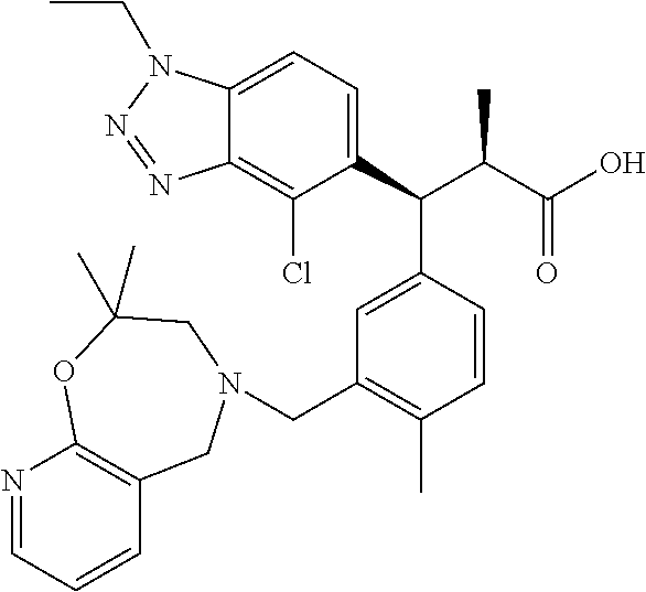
C1(C(C(C(=O)O)C)C2=CC(CN3CC4=C(N=CC=C4)OC(C)(C)C3)=C(C)C=C2)=CC=C2C(=C1Cl)N=NN2CC
